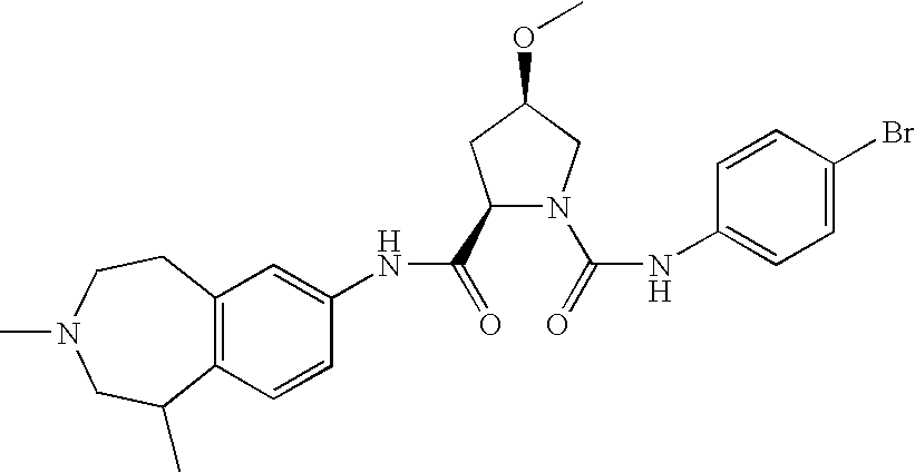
C12=C(C=CC(NC(=O)C3N(C(=O)NC4=CC=C(Br)C=C4)CC(OC)C3)=C1)C(C)CN(C)CC2
